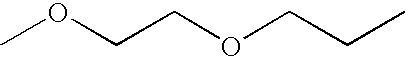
C(COCCOC)C
